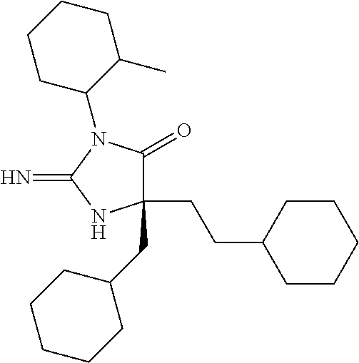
C1(CCC2CCCCC2)(CC2CCCCC2)C(=O)N(C2C(C)CCCC2)C(=N)N1
